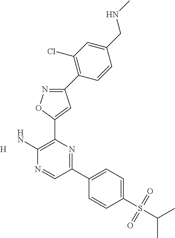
C1(C2=C(Cl)C=C(CNC)C=C2)=NOC(C2=C(N)N=CC(C3=CC=C(S(C(C)C)(=O)=O)C=C3)=N2)=C1.[H]
